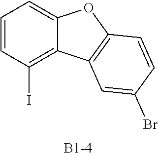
C1=CC(I)=C2C(=C1)OC1=C2C=C(Br)C=C1
